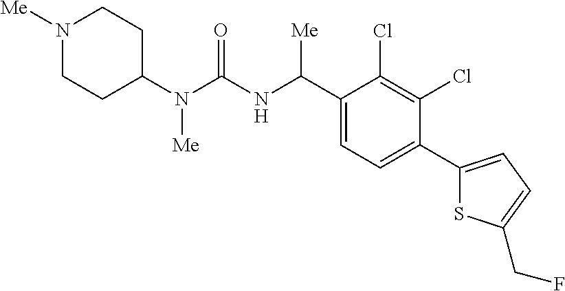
C1(N(C(NC(C2=CC=C(C3=CC=C(CF)S3)C(Cl)=C2Cl)[Me])=O)[Me])CCN([Me])CC1
